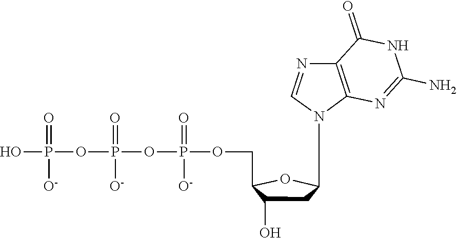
N1(C2CC(O)C(COP(=O)([O-])OP(=O)([O-])OP(=O)([O-])O)O2)C2=C(N=C1)C(=O)NC(N)=N2
